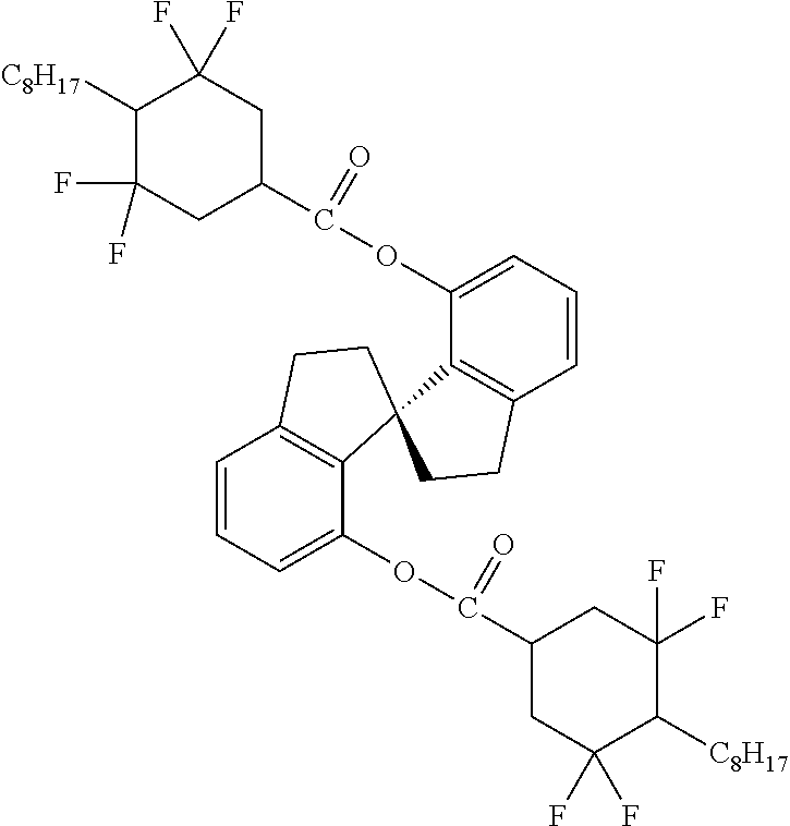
C1(C(OC2=CC=CC3=C2C2(C4=C(C=CC=C4OC(C4CC(F)(F)C([C8H17])C(F)(F)C4)=O)CC2)CC3)=O)CC(F)(F)C([C8H17])C(F)(F)C1
